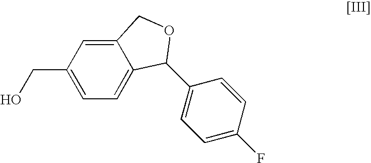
C(C1=CC=C2C(=C1)COC2C1=CC=C(F)C=C1)O
